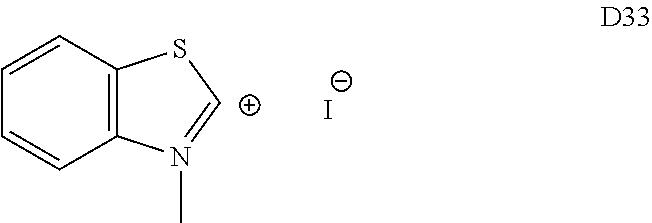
C12=C(N(C)=[C+]S1)C=CC=C2.[I-]
